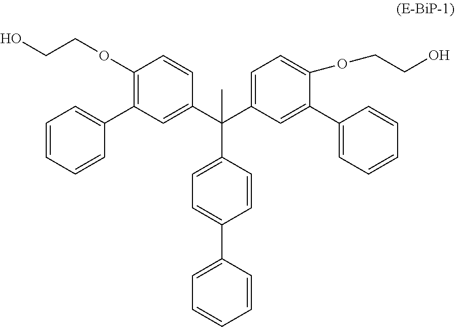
C1(C(C2=CC=C(OCCO)C(C3=CC=CC=C3)=C2)(C2=CC=C(C3=CC=CC=C3)C=C2)C)=CC(C2=CC=CC=C2)=C(OCCO)C=C1
